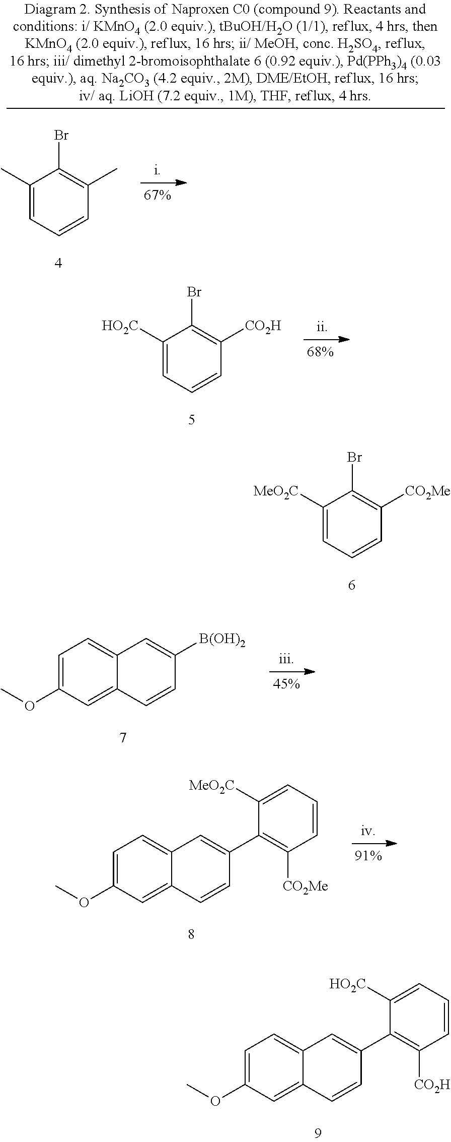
C1([HO2C])=CC=CC([CO2H])=C1Br.C1([MeO2C])=CC=CC([CO2Me])=C1Br.C1=C(OC)C=C2C(=C1)C=C(C1=C([CO2Me])C=CC=C1[MeO2C])C=C2.C1=C(OC)C=C2C(=C1)C=C(C1=C([CO2H])C=CC=C1[HO2C])C=C2.C1(C)=CC=CC(C)=C1Br.C1=C(OC)C=C2C(=C1)C=C([B(OH)2])C=C2
